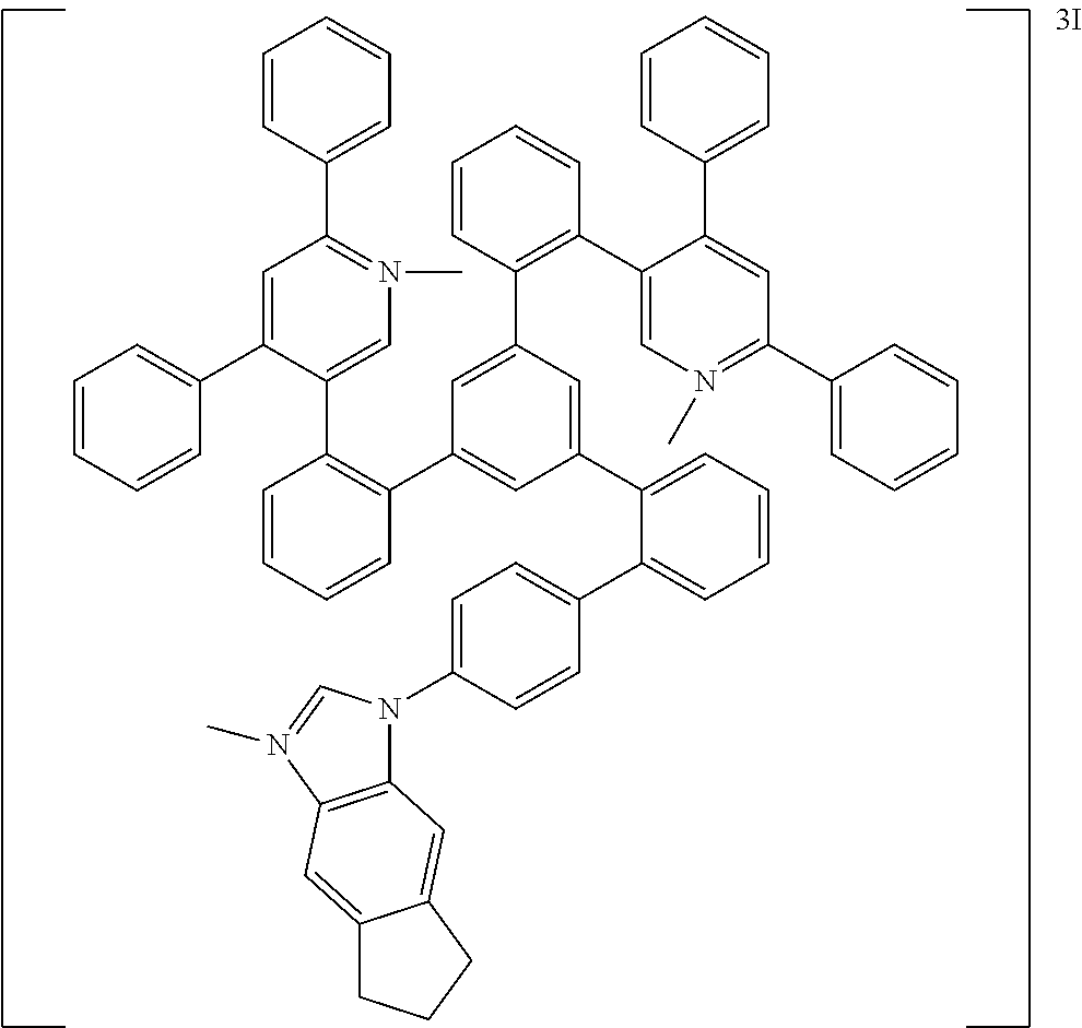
C1=CC(C2=N(C)C=C(C3=C(C4=CC(C5=CC=CC=C5C5=CC=C(N6C7=C(N(C)=C6)C=C6C(=C7)CCC6)C=C5)=CC(C5=C(C6=CN(C)=C(C7=CC=CC=C7)C=C6C6=CC=CC=C6)C=CC=C5)=C4)C=CC=C3)C(C3=CC=CC=C3)=C2)=CC=C1
